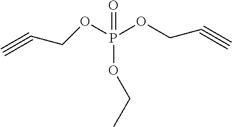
C#CCOP(OCC#C)(OCC)=O
